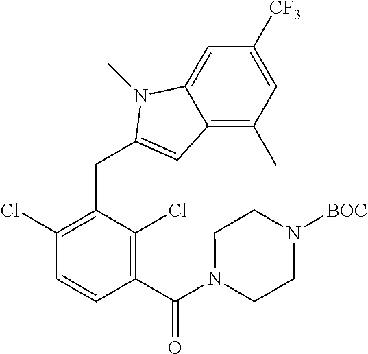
C1([CF3])=CC(C)=C2C(=C1)N(C)C(CC1=C(Cl)C=CC(C(N3CCN([BOC])CC3)=O)=C1Cl)=C2
